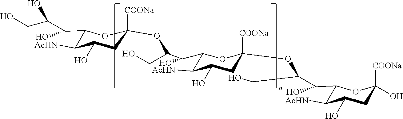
C1(C(C(CO)O)O)C([AcHN])C(O)CC([COONa])(OC(CO)C(O)C2C([AcHN])C(O)CC([COONa])(OC(C(C3C([AcHN])C(O)CC([COONa])(O)O3)O)CO)O2)O1
